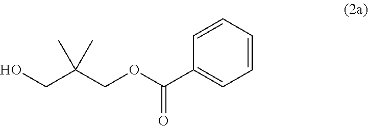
OCC(COC(C1=CC=CC=C1)=O)(C)C
